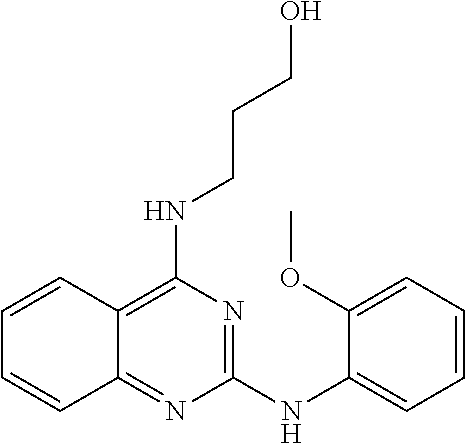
C1(NC2=CC=CC=C2OC)=NC(NCCCO)=C2C(=N1)C=CC=C2
